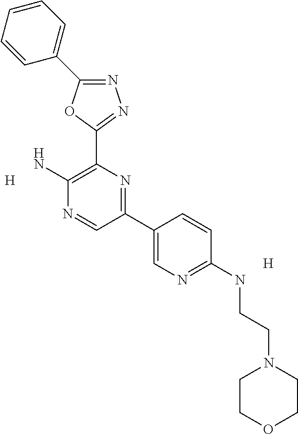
N1=C(C2=CC=CC=C2)OC(C2=C(N)N=CC(C3=CN=C(NCCN4CCOCC4)C=C3)=N2)=N1.[H].[H]
